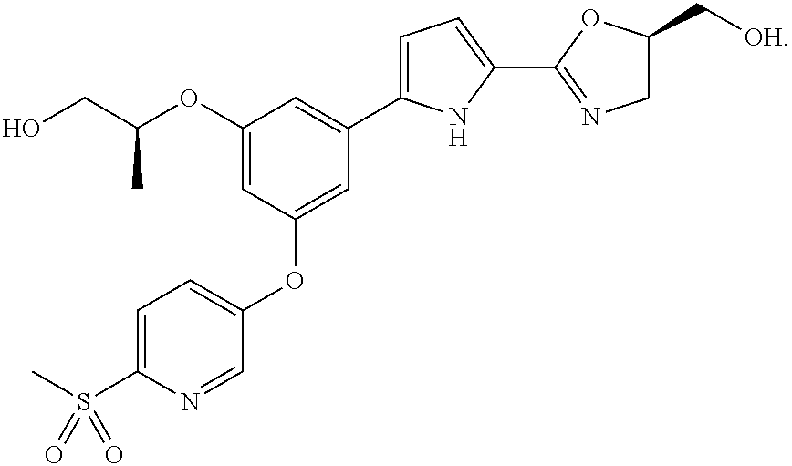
OCC(OC1=CC(OC2=CC=C(S(C)(=O)=O)N=C2)=CC(C2=CC=C(C3=NCC(C[OH])O3)N2)=C1)C
